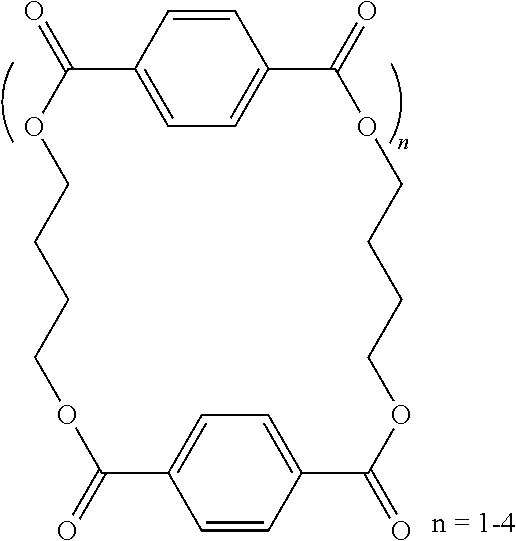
C1=CC2=CC=C1C(=O)OCCCCOC(=O)C1=CC=C(C(=O)OCCCCOC2=O)C=C1
